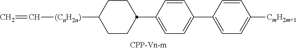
C1([(CnH2n)]C=C)CCC(C2=CC=C(C3=CC=C([CmH2m+1])C=C3)C=C2)CC1
